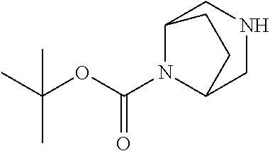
C12N(C(OC(C)(C)C)=O)C(CNC1)CC2
